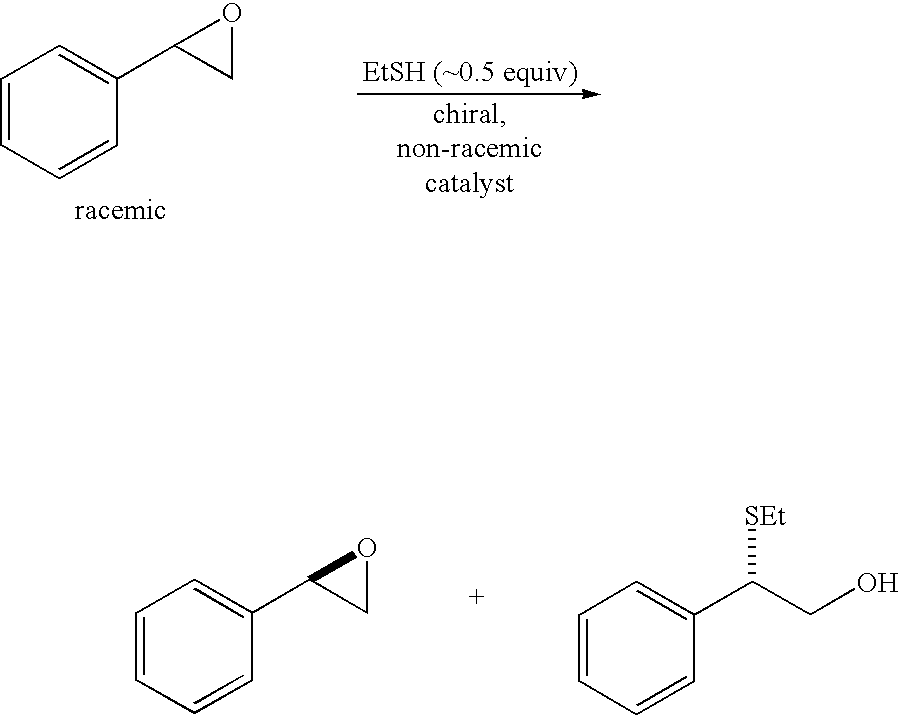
C1(C2CO2)=CC=CC=C1.C1(C2CO2)=CC=CC=C1.C1(C(CO)[SEt])=CC=CC=C1
